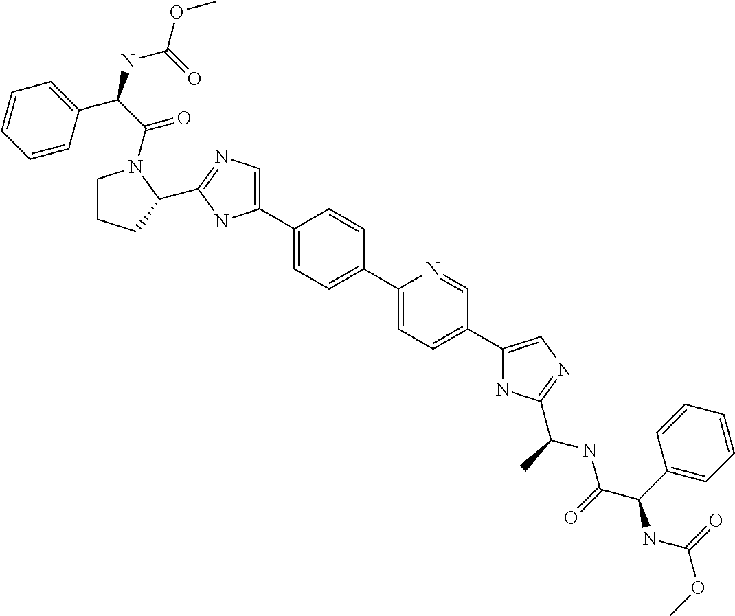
C1(C2=CN=C(C3CCCN3C(=O)C(C3=CC=CC=C3)NC(OC)=O)N2)=CC=C(C2=CC=C(C3=CN=C(C(NC(C(NC(OC)=O)C4=CC=CC=C4)=O)C)N3)C=N2)C=C1
